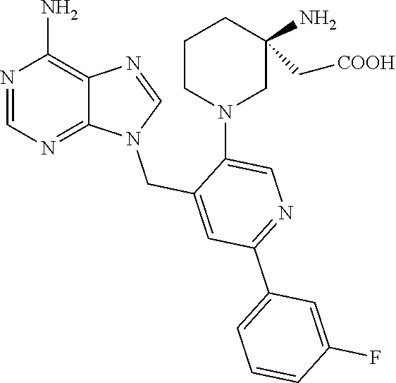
N1=CN(CC2=CC(C3=CC=CC(F)=C3)=NC=C2N2CC(N)(C[COOH])CCC2)C2=NC=NC(N)=C12
